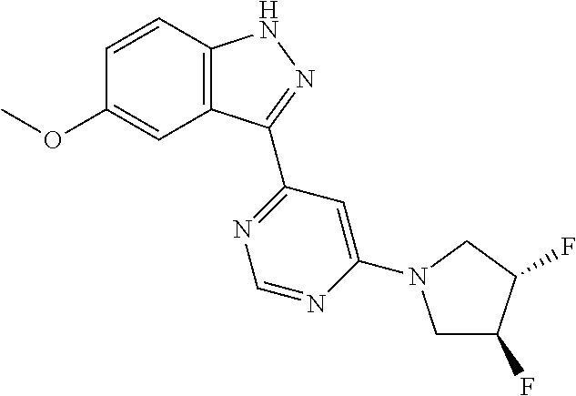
O(C1=CC2=C(C=C1)NN=C2C1=NC=NC(N2CC(F)C(F)C2)=C1)C
